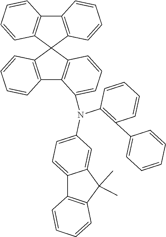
C1(N(C2=CC=C3C(=C2)C(C)(C)C2=C3C=CC=C2)C2=CC=CC3=C2C2=C(C=CC=C2)C32C3=C(C4=C2C=CC=C4)C=CC=C3)=C(C2=CC=CC=C2)C=CC=C1
